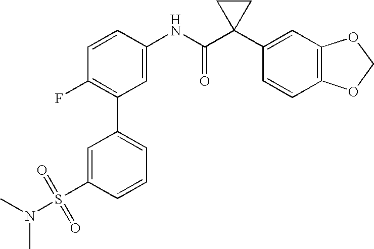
C1(NC(C2(C3=CC4=C(C=C3)OCO4)CC2)=O)=CC(C2=CC=CC(S(N(C)C)(=O)=O)=C2)=C(F)C=C1
